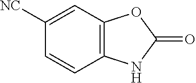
C12=C(C=C([NC])C=C1)OC(=O)N2
